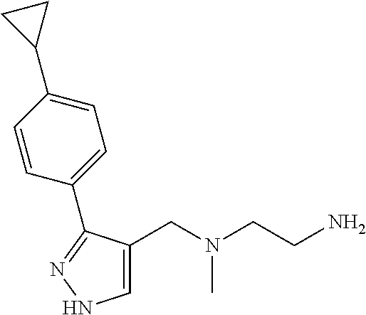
C1=C(CN(CCN)C)C(C2=CC=C(C3CC3)C=C2)=NN1
